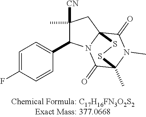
C1=C(F)C=CC(C2C([CN])(C)CC34C(=O)N(C)C(C)(C(=O)N23)SS4)=C1
